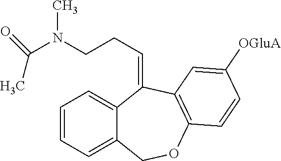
C1=CC=C2C(=C1)C(=CCCN(C(=O)C)C)C1=C(OC2)C=CC([OGluA])=C1
